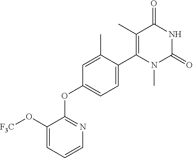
C1(O[F3C])=CC=CN=C1OC1=CC=C(C2=C(C)C(=O)NC(=O)N2C)C(C)=C1
